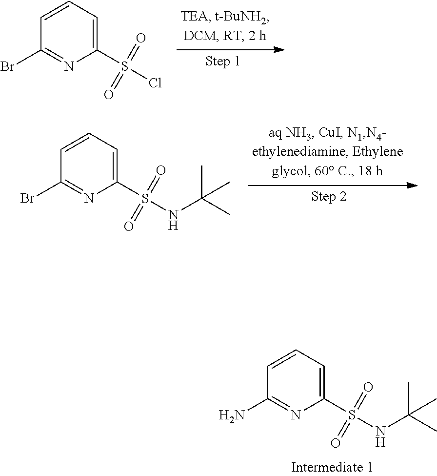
C1(S(=O)(=O)NC(C)(C)C)=CC=CC(N)=N1.C1(S(=O)(=O)Cl)=CC=CC(Br)=N1.C1(S(=O)(=O)NC(C)(C)C)=CC=CC(Br)=N1
